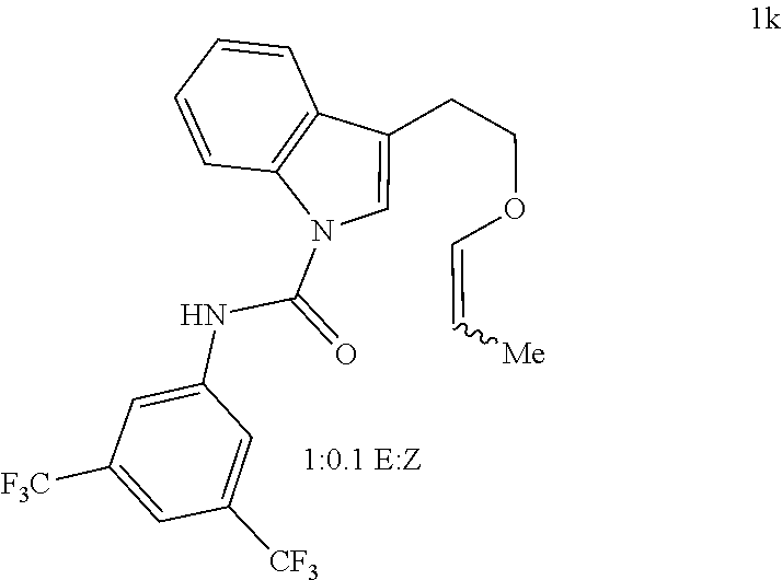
C(=COCCC1=CN(C(NC2=CC([F3C])=CC([CF3])=C2)=O)C2=C1C=CC=C2)[Me]
